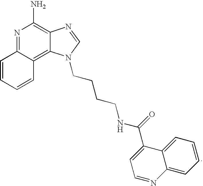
C1=CC=CC2=C3C(=C(N)N=C12)N=CN3CCCCNC(=O)C1=CC=NC2=CC=CC=C12
